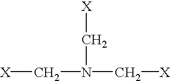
[X]CN(C[X])C[X]
